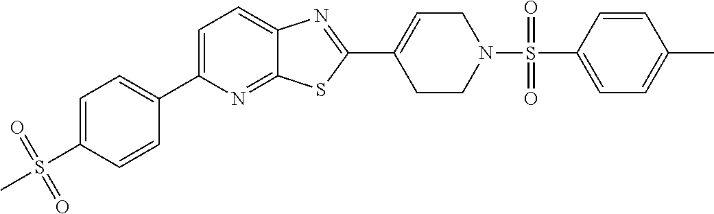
C1=C(C2=CC=C(S(C)(=O)=O)C=C2)N=C2C(=C1)N=C(C1=CCN(S(=O)(=O)C3=CC=C(C)C=C3)CC1)S2
